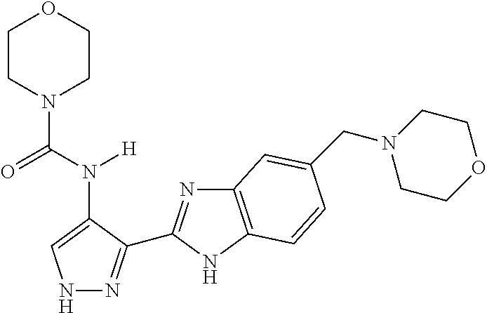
C1CN(C(=O)N([H])C2=CNN=C2C2=NC3=C(N2)C=CC(CN2CCOCC2)=C3)CCO1
